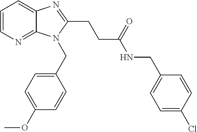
C1=CN=C2C(=C1)N=C(CCC(NCC1=CC=C(Cl)C=C1)=O)N2CC1=CC=C(OC)C=C1
